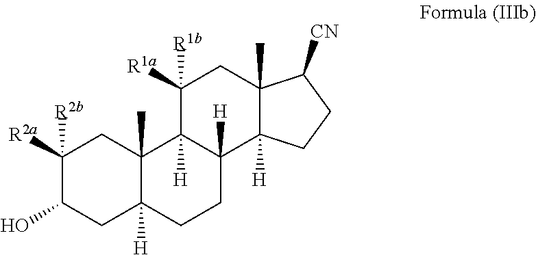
C1([R2a])([R2b])C(O)CC2([H])C(C)(C1)C1([H])C([H])(CC2)C2([H])C(C)(CC1([R1a])[R1b])C([CN])CC2
